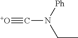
C(N([Ph])CC)#[O+]
